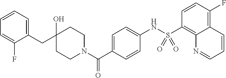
C1=CC=C(CC2(O)CCN(C(C3=CC=C(NS(C4=C5C(=C(F)C=C4)C=CC=N5)(=O)=O)C=C3)=O)CC2)C(F)=C1
